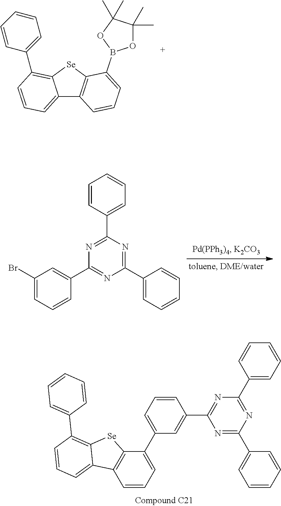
C1(C2=CC=CC(C3=NC(C4=CC=CC=C4)=NC(C4=CC=CC=C4)=N3)=C2)=CC=CC2=C1[Se]C1=C(C3=CC=CC=C3)C=CC=C21.C12=CC=CC(C3=CC=CC=C3)=C1[Se]C1=C2C=CC=C1B1OC(C)(C)C(C)(C)O1.N1=C(C2=CC=CC=C2)N=C(C2=CC=CC=C2)N=C1C1=CC(Br)=CC=C1
